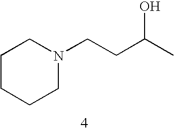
C1CCCN(CCC(C)O)C1
